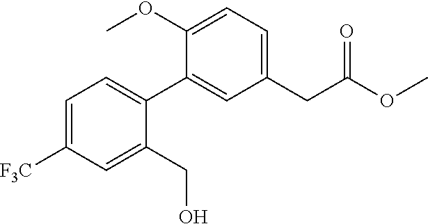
C1=C([F3C])C=C(CO)C(C2=CC(CC(OC)=O)=CC=C2OC)=C1
